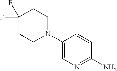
C1(F)(F)CCN(C2=CN=C(N)C=C2)CC1
